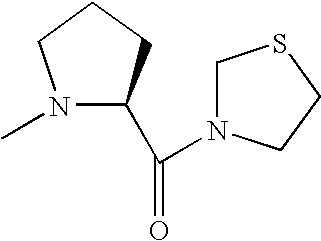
N1(C)C(C(=O)N2CSCC2)CCC1
